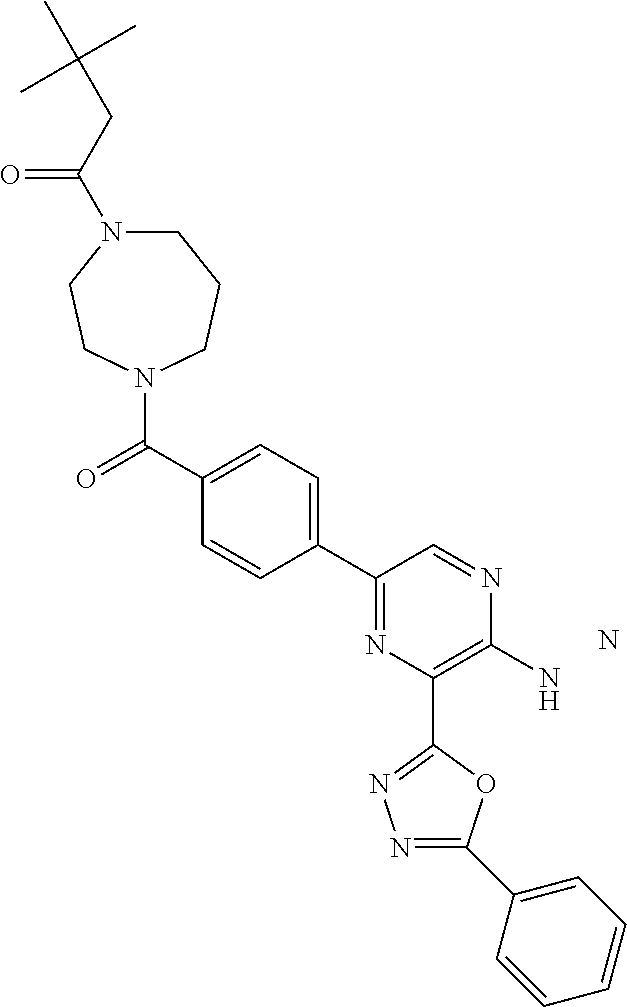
N.C1N(C(CC(C)(C)C)=O)CCN(C(=O)C2=CC=C(C3=NC(C4=NN=C(C5=CC=CC=C5)O4)=C(N)N=C3)C=C2)CC1
